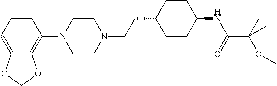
C1=CC=C2C(=C1N1CCN(CCC3CCC(NC(=O)C(C)(C)OC)CC3)CC1)OCO2
